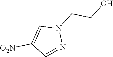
C1=NN(CCO)C=C1[O2N]
